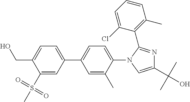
C1(S(=O)(=O)C)=CC(C2=CC=C(N3C=C(C(C)(C)O)N=C3C3=C(C)C=CC=C3Cl)C(C)=C2)=CC=C1CO
